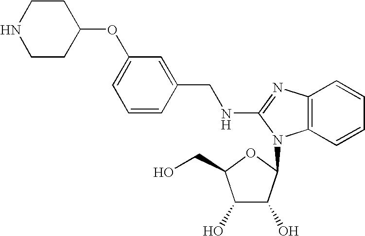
C1=C(OC2CCNCC2)C=C(CNC2=NC3=C(C=CC=C3)N2C2C(O)C(O)C(CO)O2)C=C1
